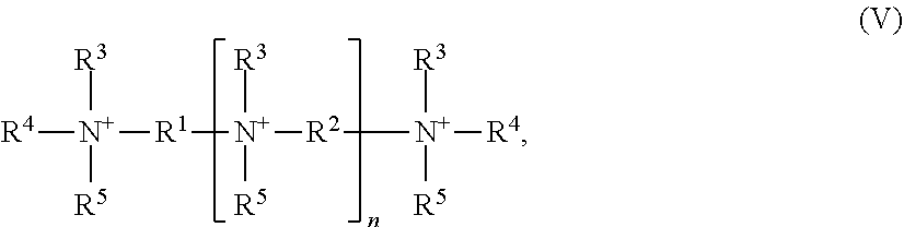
[R1]([N+]([R3])([R5])[R2][N+]([R3])([R5])[R4])[N+]([R4])([R3])[R5]
